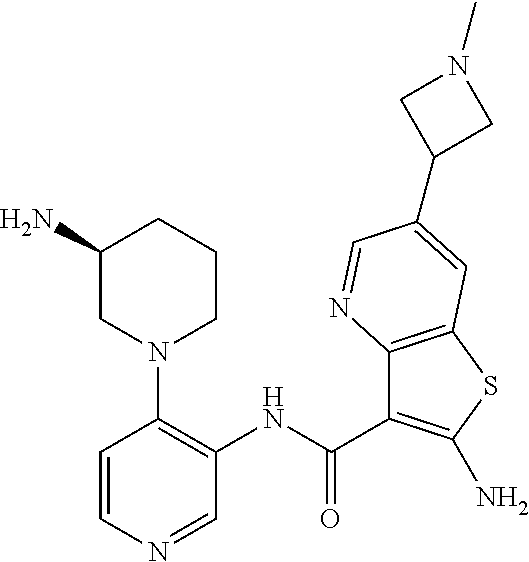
C1(NC(=O)C2=C(N)SC3=C2N=CC(C2CN(C)C2)=C3)=C(N2CCCC(N)C2)C=CN=C1
